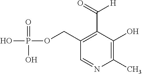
C1(COP(=O)(O)O)=C(C(=O)[H])C(O)=C(C)N=C1
